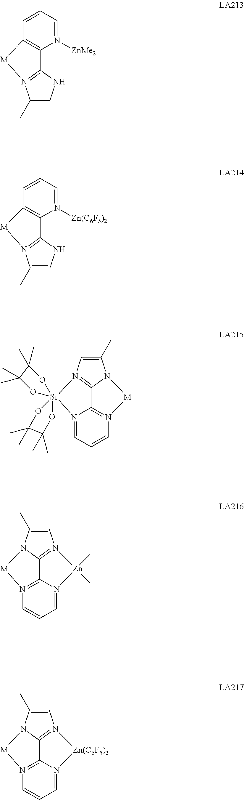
C1(C)=CNC2=N1[M]C1=C2N([ZnMe2])=CC=C1.C1(C)=CNC2=N1[M]C1=C2N([Zn(C6F5)2])=CC=C1.N12=CC=CN3=C1C1=N(C=C(C)N1[M]3)[Si]213(OC(C)(C)C(C)(C)O1)OC(C)(C)C(C)(C)O3.N12=C3N(=CC=C1)[Zn](C)(C)N1=C3N(C(C)=C1)[M]2.N12=C3N(=CC=C1)[Zn(C6F5)2]N1=C3N(C(C)=C1)[M]2
